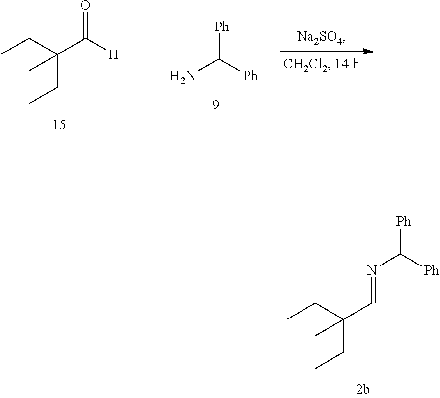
CCC(CC)(C=NC([Ph])[Ph])C.CCC(CC)(C(=O)[H])C.[Ph]C(N)[Ph]
